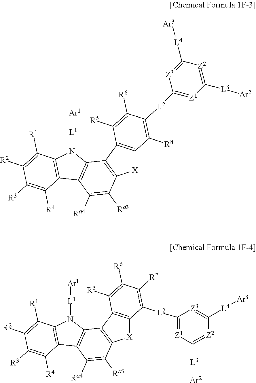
C12=C(N([L1][Ar1])C3=C1C([Ra4])=C([Ra3])C1=C3C3=C([X]1)C([R8])=C([L2]C1=[Z1]C([L3][Ar2])=[Z2]C([L4][Ar3])=[Z3]1)C([R6])=C3[R5])C([R1])=C([R2])C([R3])=C2[R4].C12=C(N([L1][Ar1])C3=C1C([Ra4])=C([Ra3])C1=C3C3=C([X]1)C([L2]C1=[Z1]C([L3][Ar2])=[Z2]C([L4][Ar3])=[Z3]1)=C([R7])C([R6])=C3[R5])C([R1])=C([R2])C([R3])=C2[R4]
